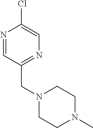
N1=CC(CN2CCN(C)CC2)=NC=C1Cl
